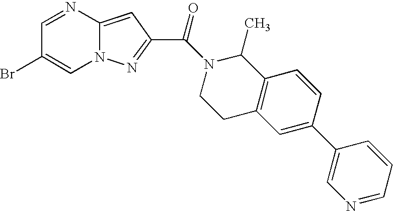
C1=NC2=CC(C(N3C(C)C4=C(C=C(C5=CN=CC=C5)C=C4)CC3)=O)=NN2C=C1Br
